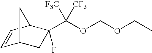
C1=CC2C(C(OCOCC)([F3C])[CF3])(F)CC1C2
